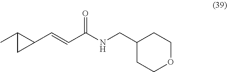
CC1C(C=CC(NCC2CCOCC2)=O)C1
